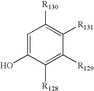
C1=C(O)C([R128])=C([R129])C([R131])=C1[R130]
